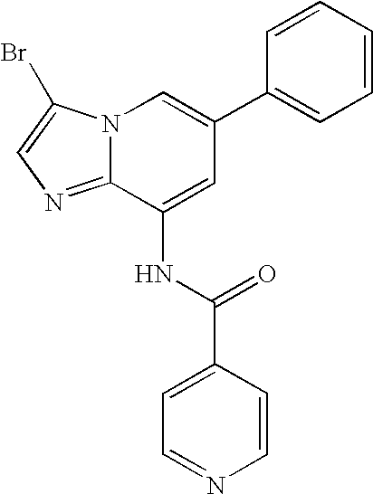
N12C(=NC=C1Br)C(NC(C1=CC=NC=C1)=O)=CC(C1=CC=CC=C1)=C2
